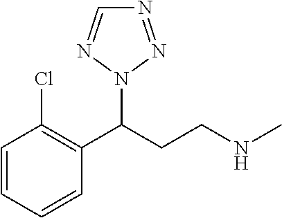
C1=CC(Cl)=C(C(CCNC)N2N=CN=N2)C=C1
